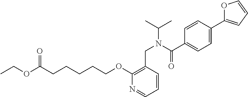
O(C(CCCCCOC1=C(CN(C(C)C)C(C2=CC=C(C3=CC=CO3)C=C2)=O)C=CC=N1)=O)CC
